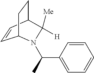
[Me]C1([H])C2CCC(C=C2)N1C(C1=CC=CC=C1)C
